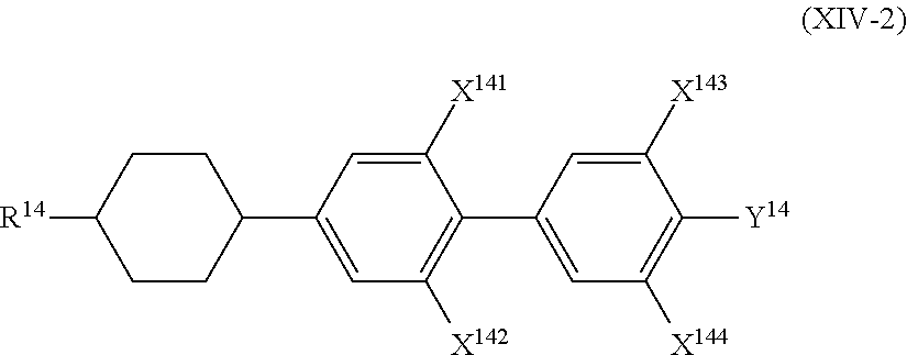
C1([Y14])=C([X144])C=C(C2=C([X142])C=C(C3CCC([R14])CC3)C=C2[X141])C=C1[X143]
